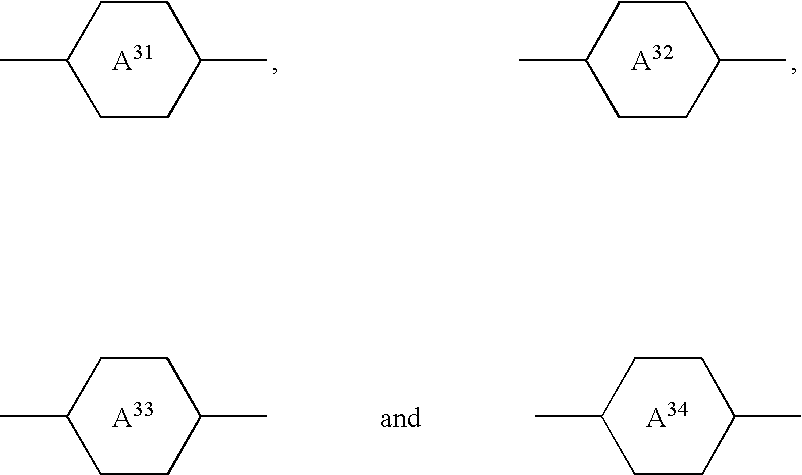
C1CC(C)CCC1C.C1CC(C)CCC1C.C1CC(C)CCC1C.C1CC(C)CCC1C
